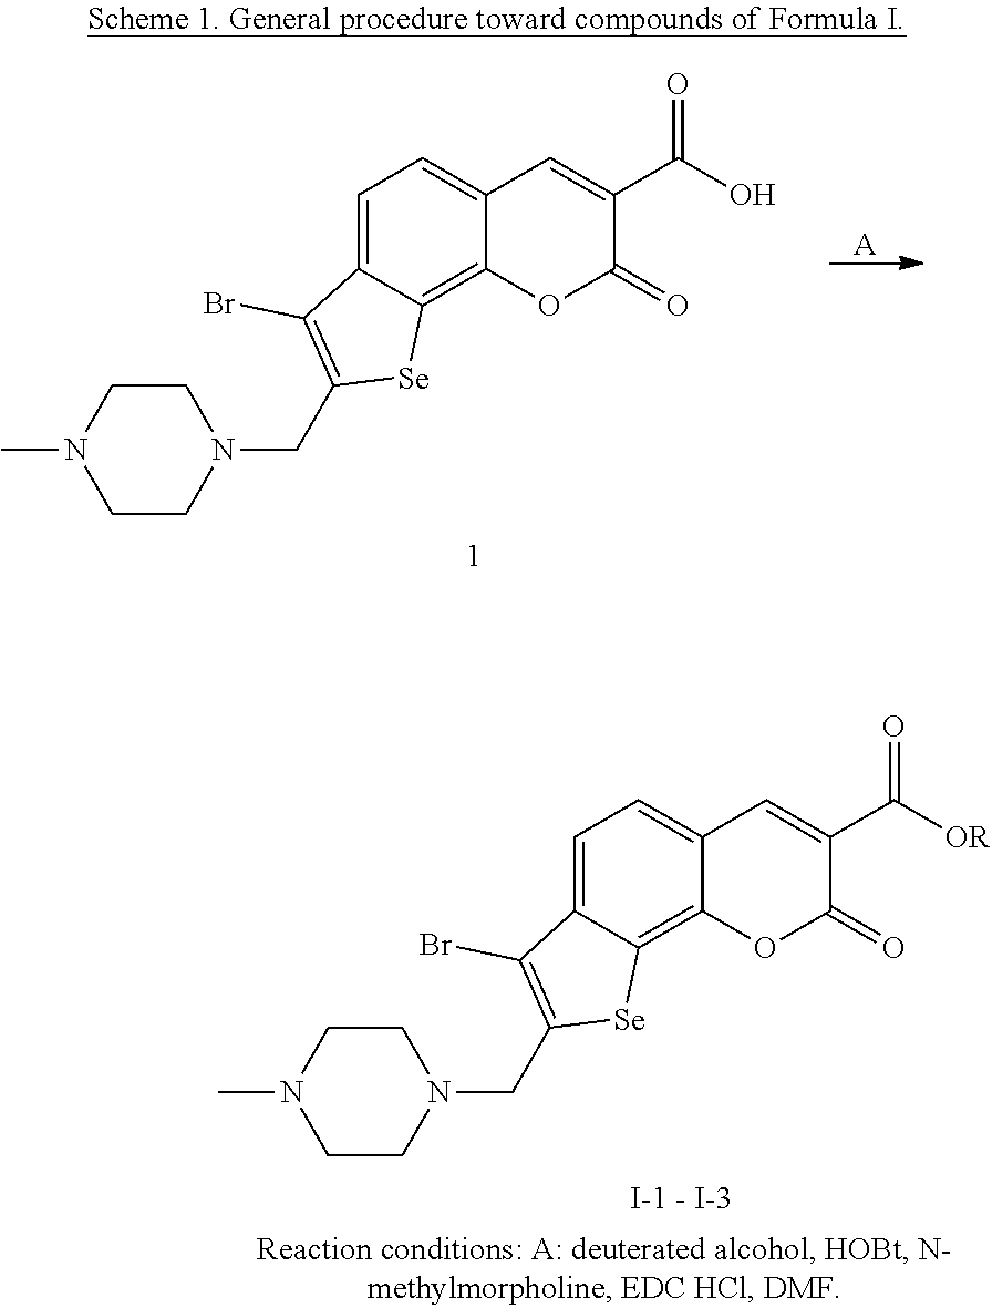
[A].C1=C2C(=C3C(=C1)C=C(C(O)=O)C(=O)O3)[Se]C(CN1CCN(C)CC1)=C2Br.C1=C2C(=C3C(=C1)C=C(C([OR])=O)C(=O)O3)[Se]C(CN1CCN(C)CC1)=C2Br
